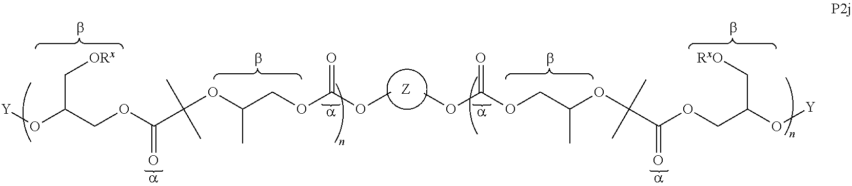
[Z].O(C(COC(C(OC(COC(OC)=O)C)(C)C)=O)C[ORx])[Y].O(C(COC(C(OC(COC(OC)=O)C)(C)C)=O)C[RxO])[Y]
